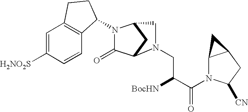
C1=C([H2NO2S])C=CC2=C1CCC2N1C(=O)C2CC1CN2CC([BocHN])C(=O)N1C2C(CC1[CN])C2
